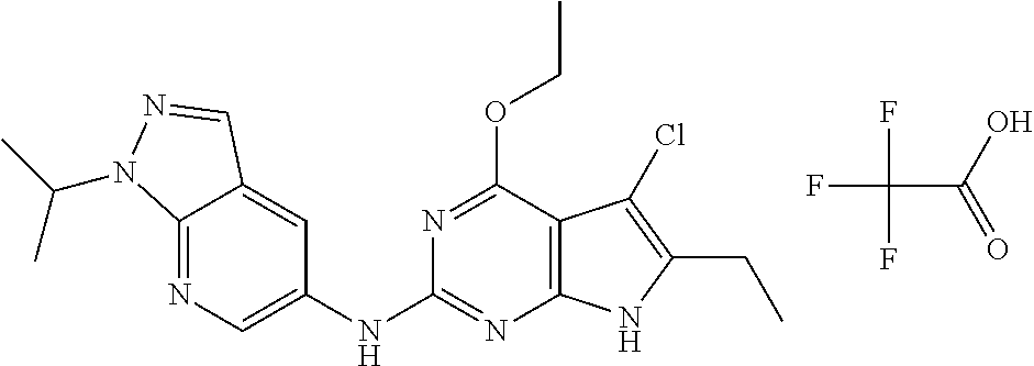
C1(NC2=NC3=C(C(OCC)=N2)C(Cl)=C(CC)N3)=CN=C2C(=C1)C=NN2C(C)C.FC(C(=O)O)(F)F
